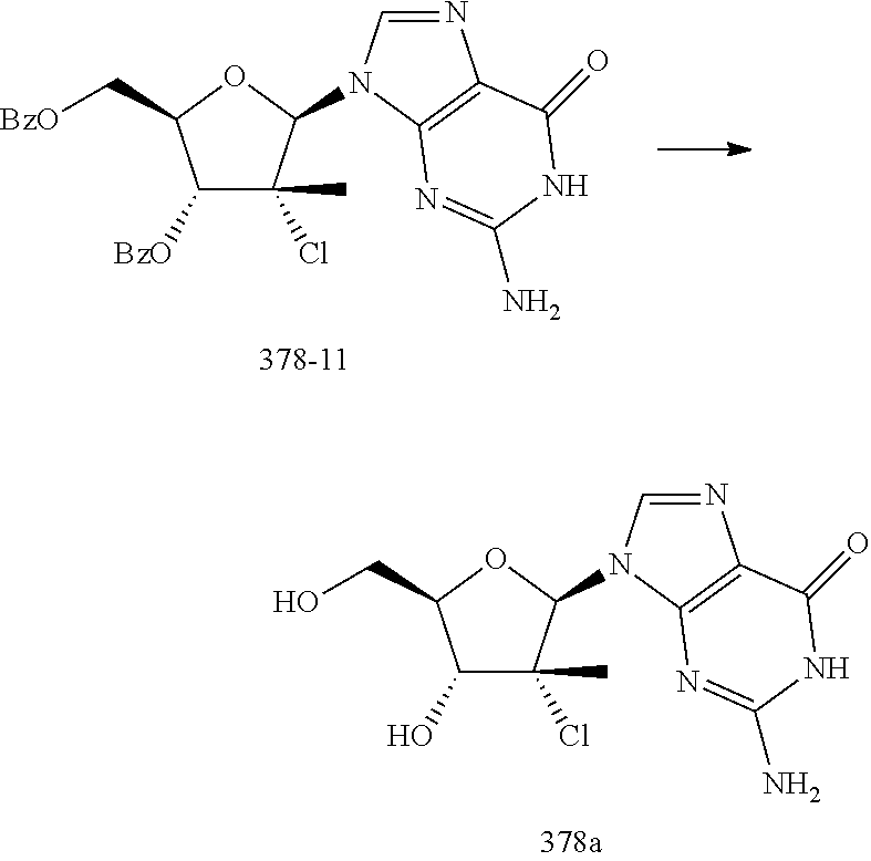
C1([BzO])C(Cl)(C)C(N2C=NC3=C2N=C(N)NC3=O)OC1C[BzO].C1(O)C(Cl)(C)C(N2C=NC3=C2N=C(N)NC3=O)OC1CO
